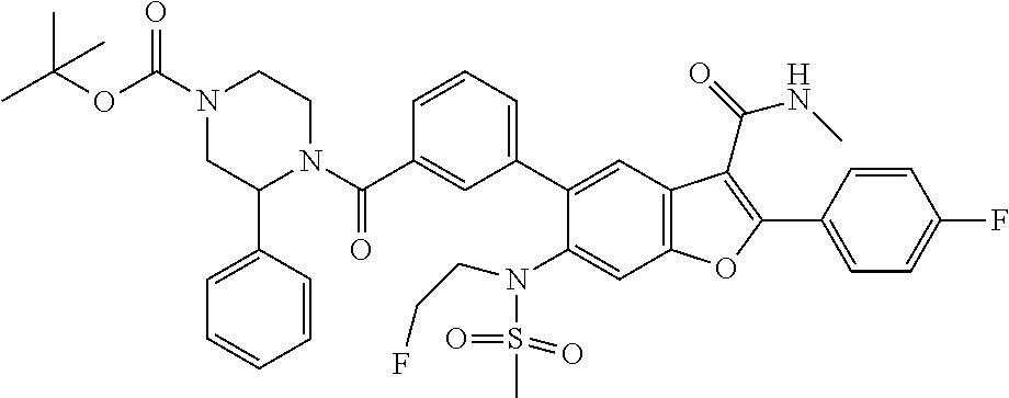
C1=CC(C2=C(C(=O)NC)C3=C(C=C(N(S(C)(=O)=O)CCF)C(C4=CC=CC(C(N5CCN(C(OC(C)(C)C)=O)CC5C5=CC=CC=C5)=O)=C4)=C3)O2)=CC=C1F
